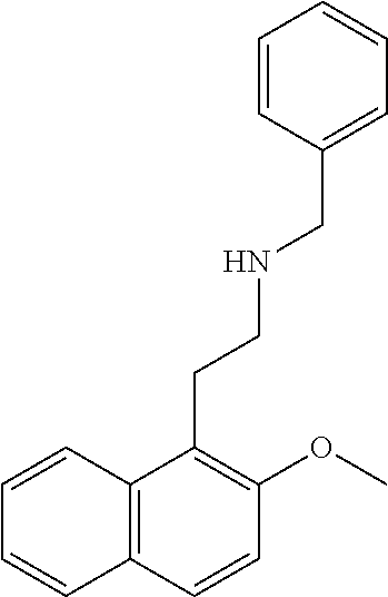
C1=CC2=C(C=C1)C(CCNCC1=CC=CC=C1)=C(OC)C=C2
